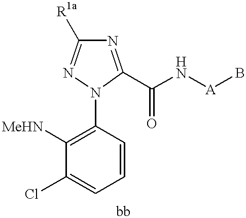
C1([MeHN])=C(N2C(C(N[A]B)=O)=NC([R1a])=N2)C=CC=C1Cl
